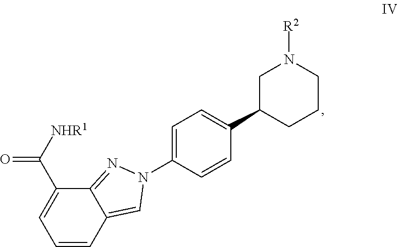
C1=CC2=CN(C3=CC=C(C4CCCN([R2])C4)C=C3)N=C2C(C(=O)[NHR1])=C1
